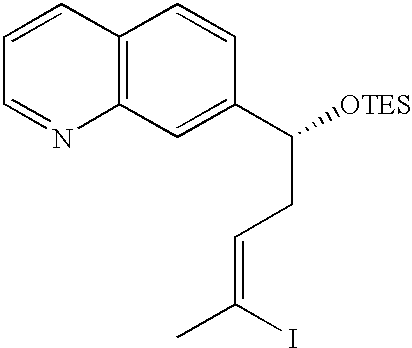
C12=C(C=C(C([OTES])CC=C(C)I)C=C1)N=CC=C2
